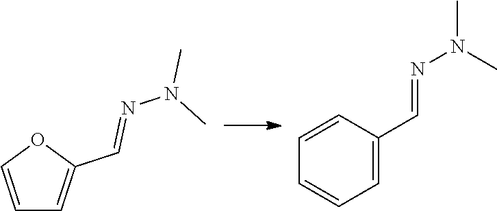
C1=COC(C=NN(C)C)=C1.C1=CC(C=NN(C)C)=CC=C1
